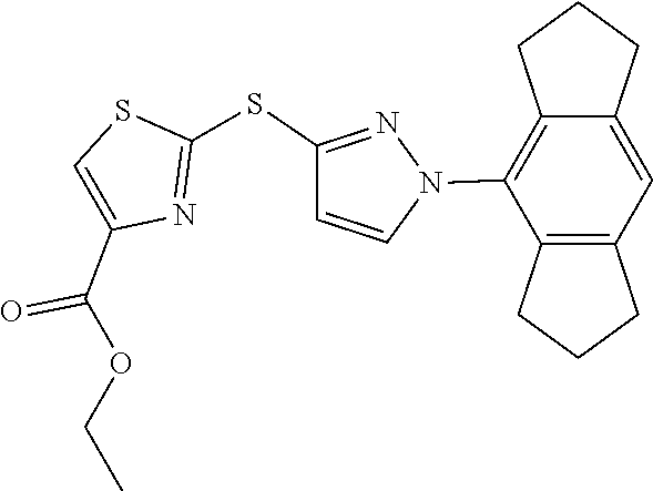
C1=C2CCCC2=C(N2N=C(SC3=NC(C(OCC)=O)=CS3)C=C2)C2=C1CCC2
